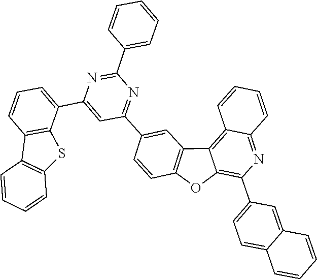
C12=C3C(=C(C4=CC=C5C(=C4)C=CC=C5)N=C1C=CC=C2)OC1=C3C=C(C2=NC(C3=CC=CC=C3)=NC(C3=CC=CC4=C3SC3=C4C=CC=C3)=C2)C=C1
